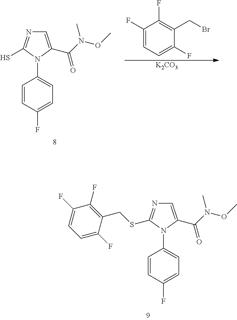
C1=CC(F)=CC=C1N1C(C(N(OC)C)=O)=CN=C1S.C1(F)=CC=C(F)C(CBr)=C1F.[K2CO3].C1=CC(F)=CC=C1N1C(C(N(OC)C)=O)=CN=C1SCC1=C(F)C(F)=CC=C1F
